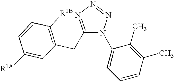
C1(CC2=C([R1B])C=CC([R1A])=C2)=NN=NN1C1=CC=CC(C)=C1C
